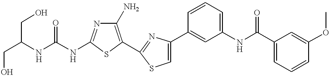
C(NC1=NC(N)=C(C2=NC(C3=CC(NC(C4=CC=CC(OC)=C4)=O)=CC=C3)=CS2)S1)(NC(CO)CO)=O
